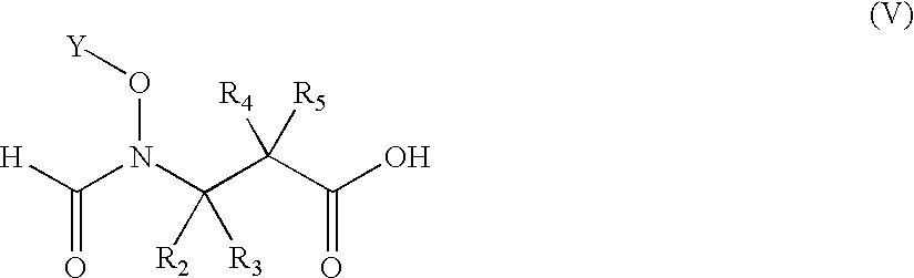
C(C(C(N(C([H])=O)O[Y])([R2])[R3])([R4])[R5])(=O)O
